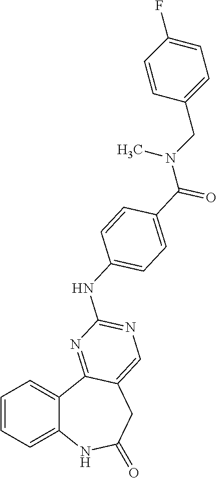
C1=CC=C2C(=C1)C1=NC(NC3=CC=C(C(=O)N(CC4=CC=C(F)C=C4)C)C=C3)=NC=C1CC(=O)N2
